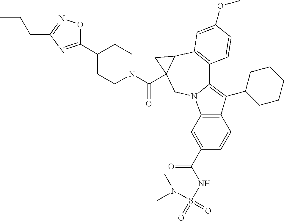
C1(C2=NC(CCC)=NO2)CCN(C(=O)C23C(C4=C(C5=C(C6CCCCC6)C6=C(N5C2)C=C(C(=O)NS(=O)(N(C)C)=O)C=C6)C=CC(OC)=C4)C3)CC1
